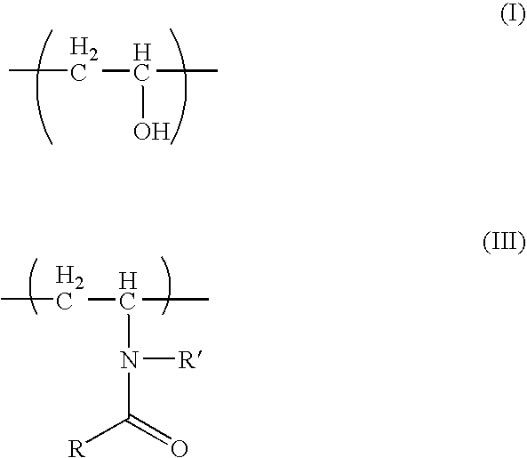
CCC(C)O.CCC(C)N([R])C([R])=O
